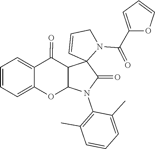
C1(C(N2C3(C=CC2)C(=O)N(C2=C(C)C=CC=C2C)C2C3C(=O)C3=CC=CC=C3O2)=O)=CC=CO1
